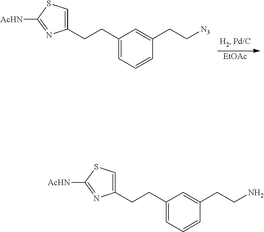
[EtOAc].C1(CCC2=CSC([AcHN])=N2)=CC=CC(CC[N3])=C1.C1(CCC2=CSC([AcHN])=N2)=CC=CC(CCN)=C1
